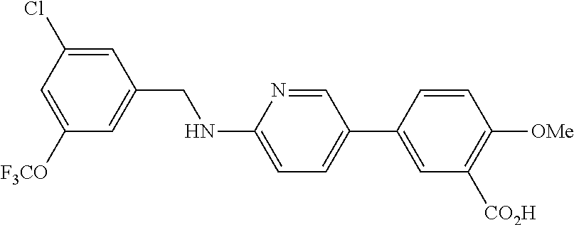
C1(Cl)=CC(CNC2=CC=C(C3=CC([CO2H])=C([OMe])C=C3)C=N2)=CC([F3CO])=C1
